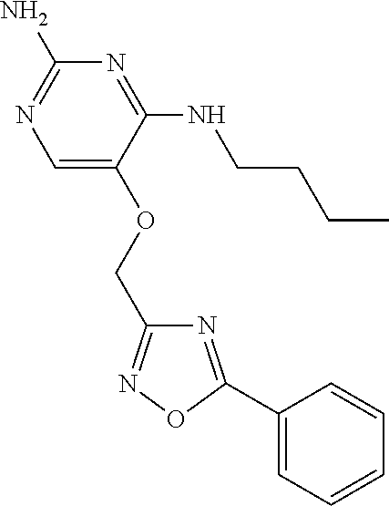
C1=C(OCC2=NOC(C3=CC=CC=C3)=N2)C(NCCCC)=NC(N)=N1
